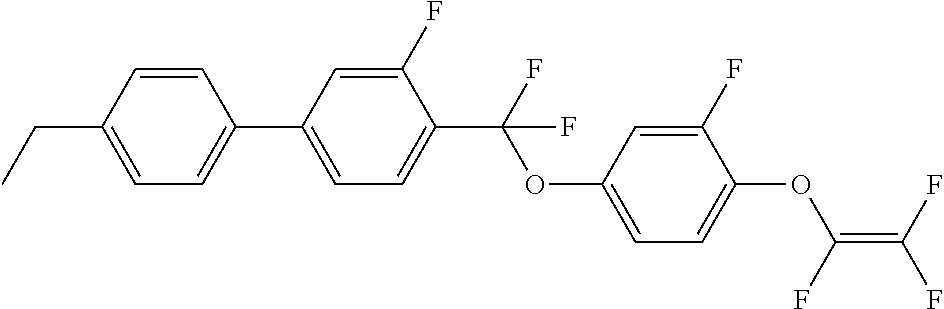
C1=CC(CC)=CC=C1C1=CC=C(C(F)(OC2=CC=C(OC(=C(F)F)F)C(F)=C2)F)C(F)=C1
